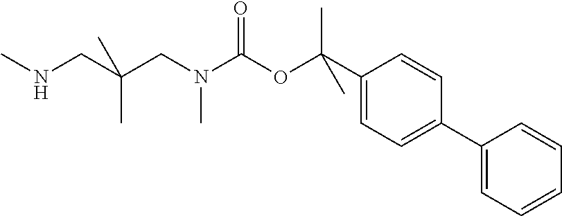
N(CC(CN(C(OC(C1=CC=C(C2=CC=CC=C2)C=C1)(C)C)=O)C)(C)C)C
